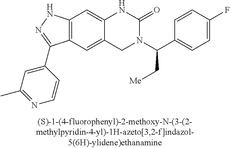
C12=C(C=C3C(=C1)NC(=O)N(C(C1=CC=C(F)C=C1)C[Me])C3)C(C1=CC(C)=NC=C1)=NN2
